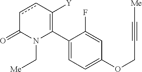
C1(C2=C([Y])ccC(=O)N2C[Me])=CC=C(OCC#C[Me])C=C1F
